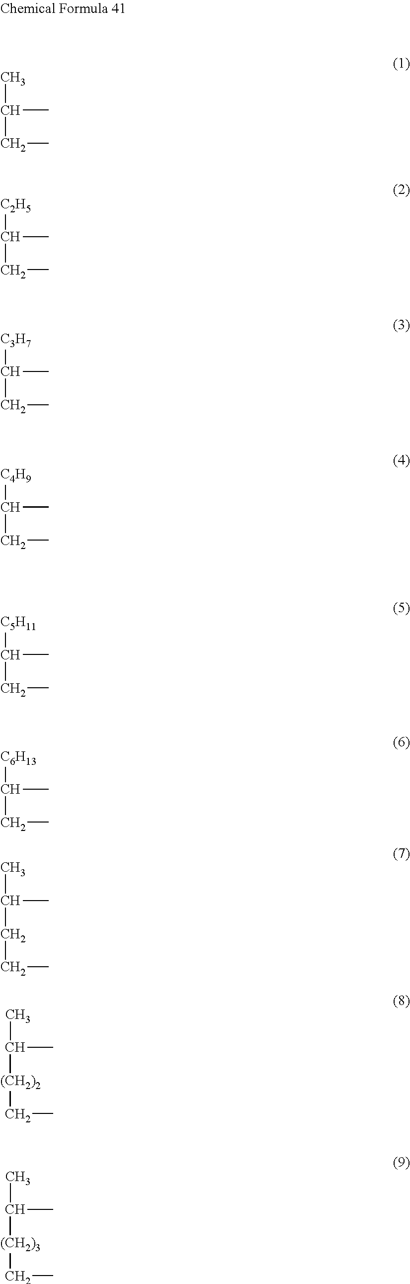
C(C)C(C)C.C(C)C([C2H5])C.C(C)C([C3H7])C.C(C)C([C4H9])C.C(C)C([C5H11])C.C(C)C([C6H13])C.C(C)CC(C)C.[(CH2)2](C(C)C)CC.[(CH2)3](C(C)C)CC
